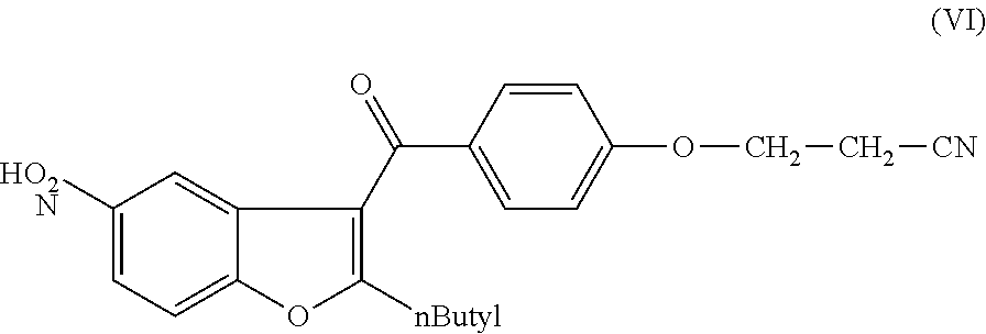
C(C1=CC=C(OCC[CN])C=C1)(=O)C1=C([nButyl])OC2=CC=C([HO2N])C=C21
